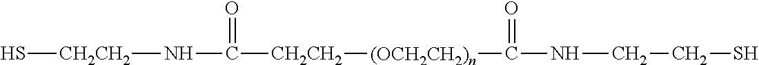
[CH2CH2](S)NC([CH2CH2][(OCH2CH2)n]C(=O)NCCS)=O
